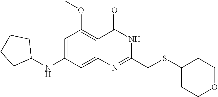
COC1=C2C(=O)NC(CSC3CCOCC3)=NC2=CC(NC2CCCC2)=C1
